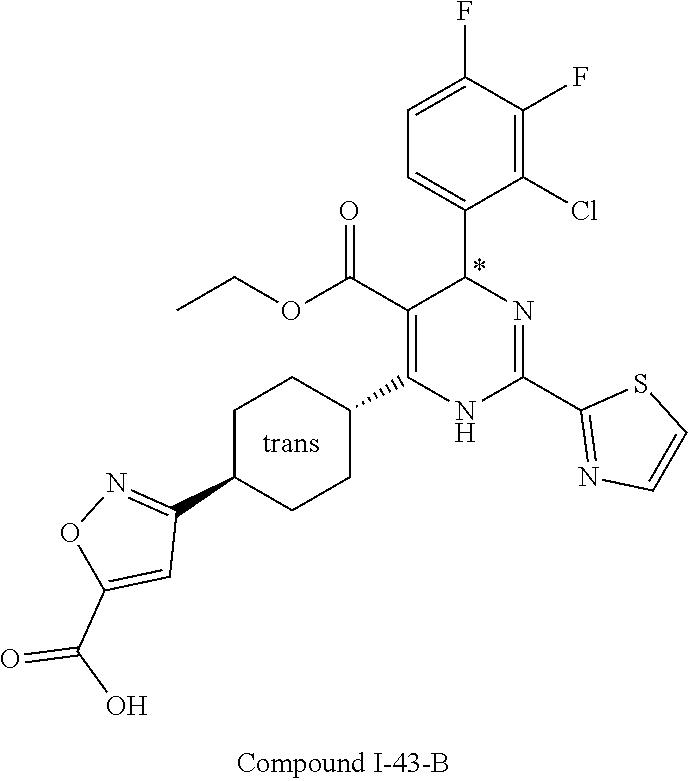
C1(F)=C(Cl)C(C2N=C(C3=NC=CS3)NC(C3CCC(C4=NOC(C(O)=O)=C4)CC3)=C2C(OCC)=O)=CC=C1F
